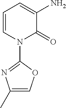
C1(C)=COC(N2C(=O)C(N)=CC=C2)=N1
